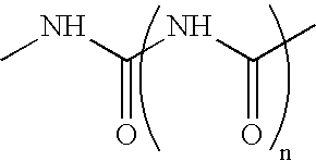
CNC(NC(C)=O)=O
